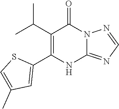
C1(C(C)C)=C(C2=CC(C)=CS2)NC2=NC=NN2C1=O
